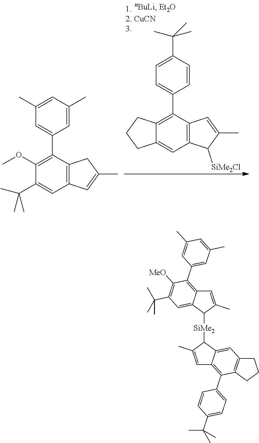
C1=C(C)C([SiMe2]C2C(C)=CC3=C(C4=CC(C)=CC(C)=C4)C([MeO])=C(C(C)(C)C)C=C23)C2=CC3=C(C(C4=CC=C(C(C)(C)C)C=C4)=C12)CCC3.C1=C(C2=C(OC)C(C(C)(C)C)=CC3=C2CC(C)=C3)C=C(C)C=C1C.C1=C(C2=C3C(=CC4=C2C=C(C)C4[SiMe2Cl])CCC3)C=CC(C(C)(C)C)=C1
